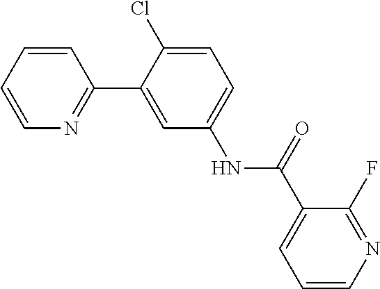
C1=CC=CN=C1C1=CC(NC(C2=CC=CN=C2F)=O)=CC=C1Cl
